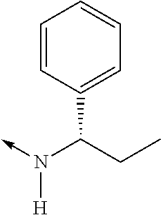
C(N(->C)[H])(C1=CC=CC=C1)CC
